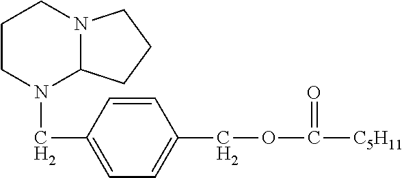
C1CN(CC2=CC=C(COC([C5H11])=O)C=C2)C2N(C1)CCC2
